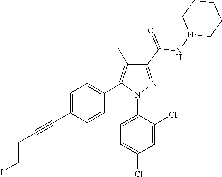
C1=C(C#CCCI)C=CC(C2=C(C)C(C(=O)NN3CCCCC3)=NN2C2=CC=C(Cl)C=C2Cl)=C1
